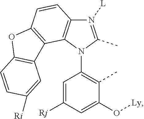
C1(N2C(C)=N([L])C3=C2C2=C(C=C3)OC3=C2C=C([Ri])C=C3)=C(C)C(O[Ly])=CC([Rj])=C1
